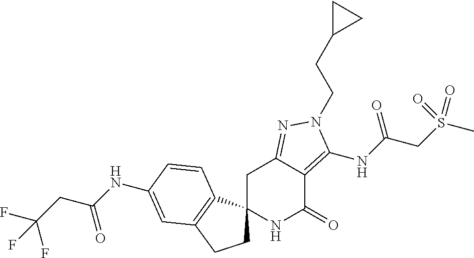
N(C1=CC2=C(C3(CC2)NC(=O)C2=C(NC(CS(C)(=O)=O)=O)N(CCC4CC4)N=C2C3)C=C1)C(CC(F)(F)F)=O
